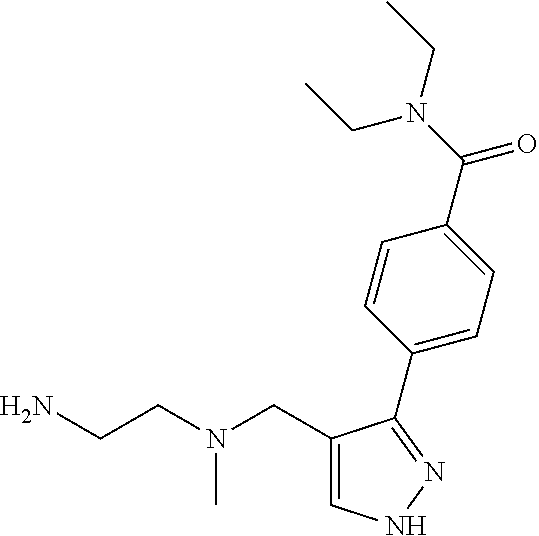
C1=C(CN(CCN)C)C(C2=CC=C(C(N(CC)CC)=O)C=C2)=NN1
